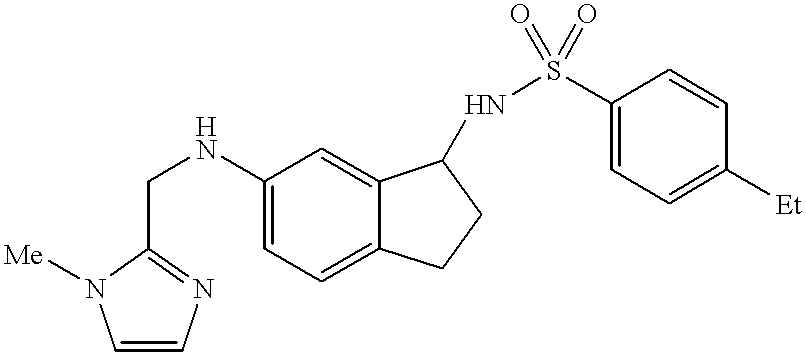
C1=CN=C(CNC2=CC=C3C(=C2)C(NS(C2=CC=C([Et])C=C2)(=O)=O)CC3)N1[Me]
